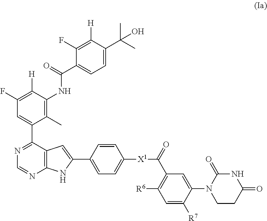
N(C1=C(C)C(C2=NC=NC3=C2C=C(C2=CC=C([X1]C(=O)C4=C([R6])C=C([R7])C(N5CCC(=O)NC5=O)=C4)C=C2)N3)=CC(F)=C1[H])C(C1=CC=C(C(O)(C)C)C([H])=C1F)=O
